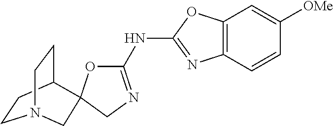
C1(NC2=NCC3(O2)C2CCN(CC2)C3)=NC2=C(O1)C=C([OMe])C=C2
